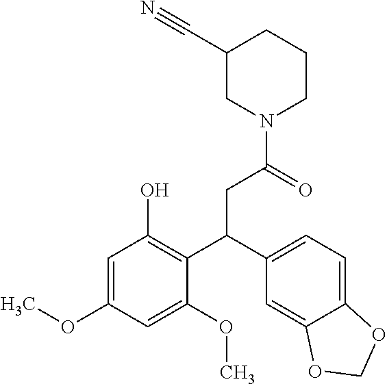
C1(C#N)CN(C(=O)CC(C2=C(O)C=C(OC)C=C2OC)C2=CC=C3C(=C2)OCO3)CCC1
